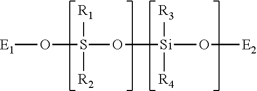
[E1]OS(O[Si](O[E2])([R3])[R4])([R1])[R2]
